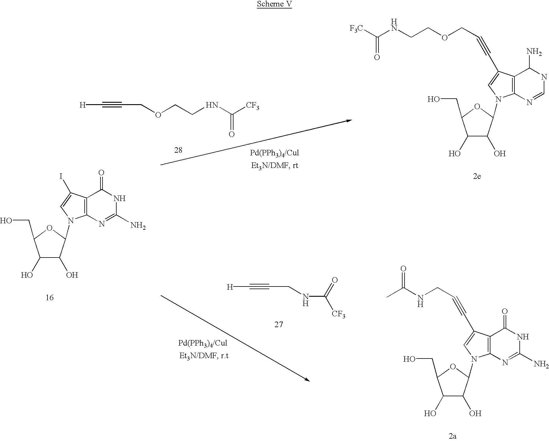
C1(O)C(O)C(N2C3=C(C(I)=C2)C(=O)NC(N)=N3)OC1CO.C(COCCNC([CF3])=O)#C[H].C(NCCOCC#CC1=CN(C2C(O)C(O)C(CO)O2)C2=C1C(N)NC=N2)([F3C])=O.C(CNC([CF3])=O)#C[H].CC(NCC#CC1=CN(C2C(O)C(O)C(CO)O2)C2=C1C(=O)NC(N)=N2)=O
